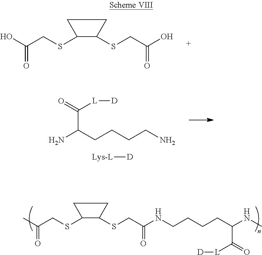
OC(CSC1CCC1SCC(O)=O)=O.C(C(CCCCN)N)(=O)[L][D].[Lys-L][D].CC(CSC1CCC1SCC(NCCCCC(NC)C(=O)[L][D])=O)=O
